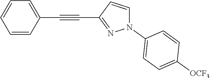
C1=CC(C#CC2=NN(C3=CC=C([OCF3])C=C3)C=C2)=CC=C1
